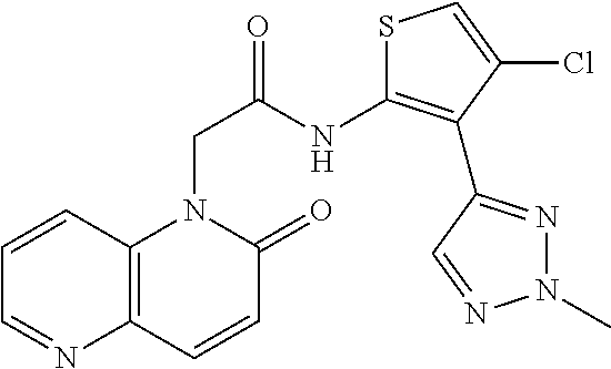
C12=C(C=CC(=O)N1CC(NC1=C(C3=NN(C)N=C3)C(Cl)=CS1)=O)N=CC=C2
